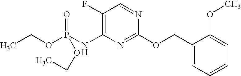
C1(F)=C(NP(OCC)(=O)OCC)N=C(OCC2=CC=CC=C2OC)N=C1
